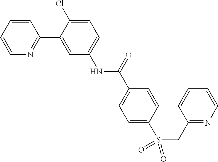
C1=CC=CN=C1C1=CC(NC(C2=CC=C(S(CC3=NC=CC=C3)(=O)=O)C=C2)=O)=CC=C1Cl
